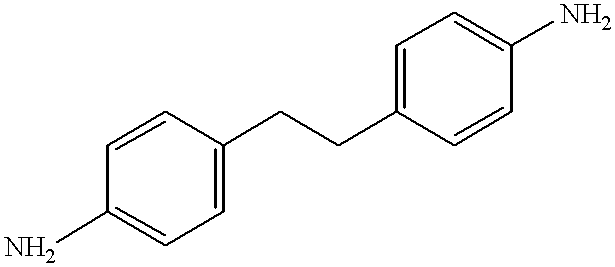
C1=CC(CCC2=CC=C(N)C=C2)=CC=C1N
